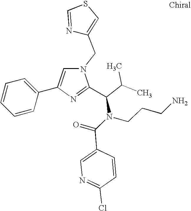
N1(CC2=CSC=N2)C=C(C2=CC=CC=C2)N=C1C(C(C)C)N(C(=O)C1=CN=C(Cl)C=C1)CCCN
